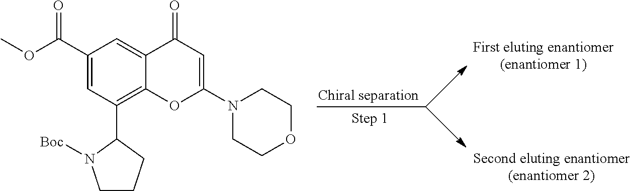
C1(C(OC)=O)=CC(C2CCCN2[Boc])=C2C(=C1)C(=O)C=C(N1CCOCC1)O2
